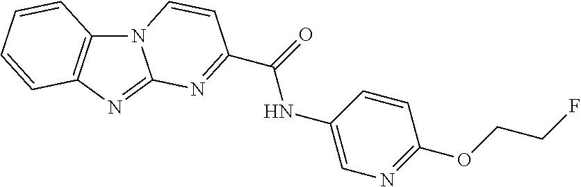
N12C3=C(N=C1N=C(C(=O)NC1=CN=C(OCCF)C=C1)C=C2)C=CC=C3
